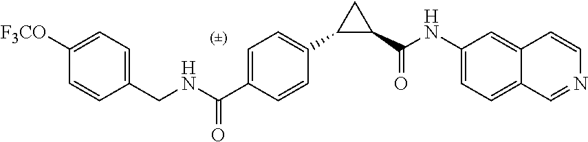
C1(CNC(C2=CC=C(C3C(C(NC4=CC=C5C(=C4)C=CN=C5)=O)C3)C=C2)=O)=CC=C([F3CO])C=C1
